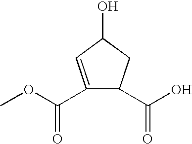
C1(C(OC)=O)=CC(O)CC1C(O)=O
